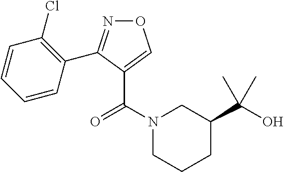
O1N=C(C2=C(Cl)C=CC=C2)C(C(N2CCCC(C(O)(C)C)C2)=O)=C1
